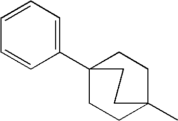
C1(C23CCC(C)(CC2)CC3)=CC=CC=C1
